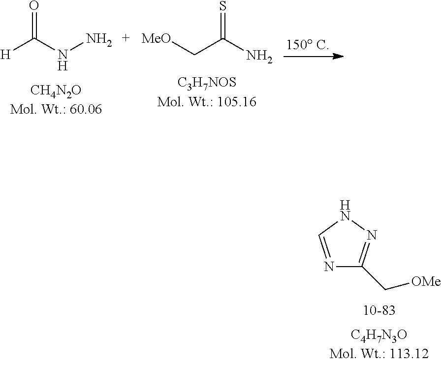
[H]C(=O)NN.[MeO]CC(=S)N.N1=CNN=C1C[OMe]
